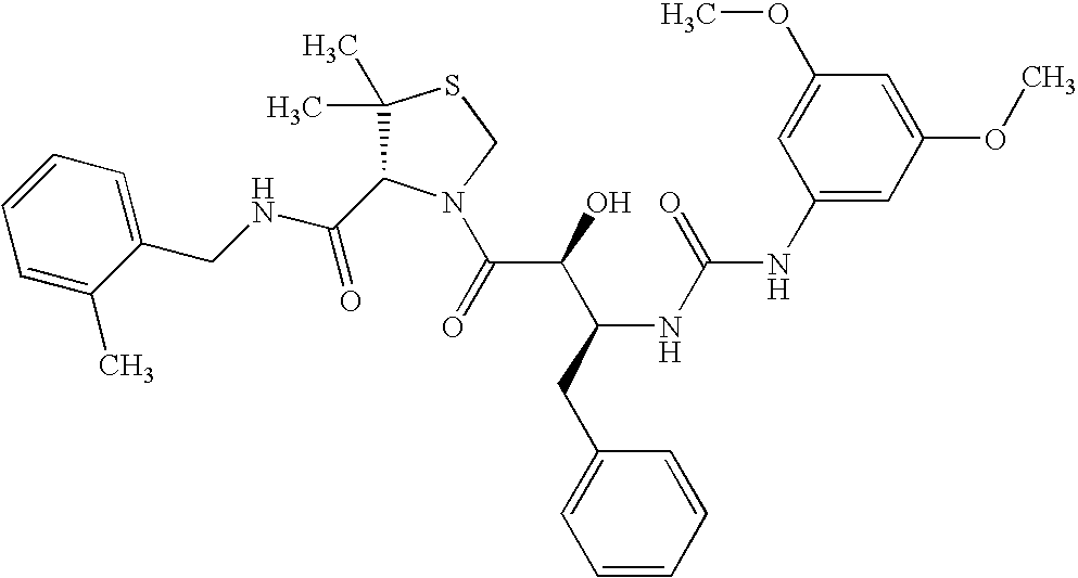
C(NCC1=CC=CC=C1C)(=O)C1C(C)(C)SCN1C(C(C(CC1=CC=CC=C1)NC(=O)NC1=CC(OC)=CC(OC)=C1)O)=O
